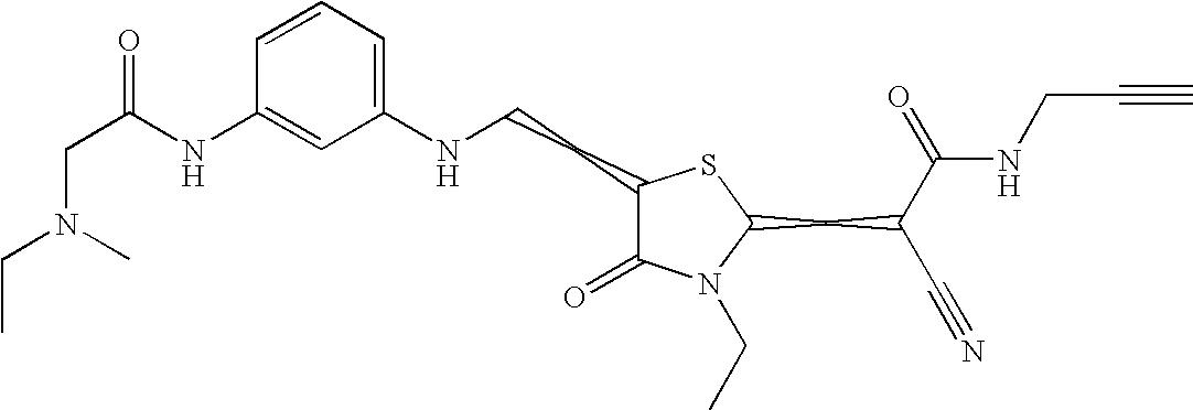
C1=CC=C(NCCC2C(=O)N(CC)C(CC(C#N)C(=O)NCC#C)S2)C=C1NC(CN(CC)C)=O
